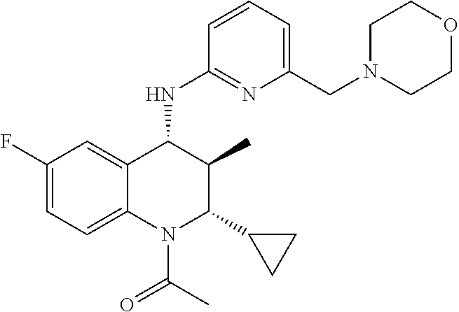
C1=CC=C(CN2CCOCC2)N=C1NC1C(C)C(C2CC2)N(C(=O)C)C2=CC=C(F)C=C12
